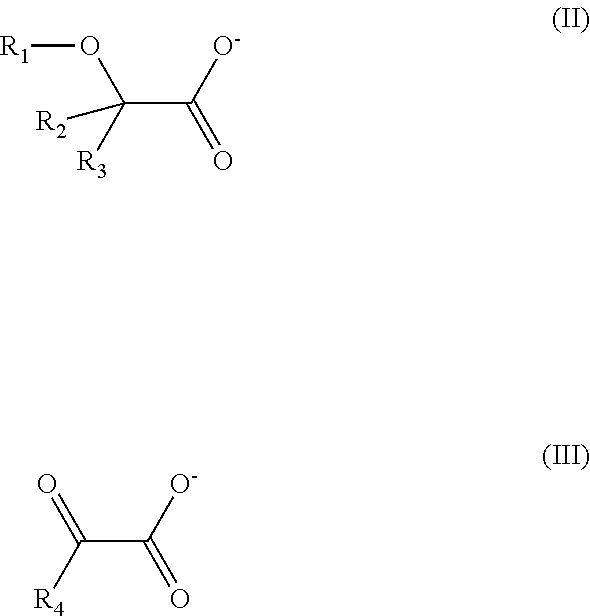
[R1]OC(C(=O)[O-])([R3])[R2].C(C([O-])=O)([R4])=O
